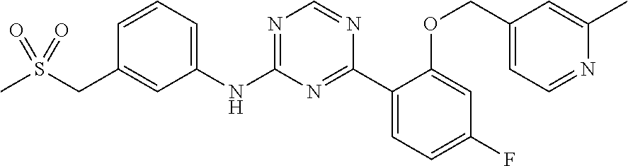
N1=C(NC2=CC=CC(CS(C)(=O)=O)=C2)N=C(C2=CC=C(F)C=C2OCC2=CC=NC(C)=C2)N=C1
